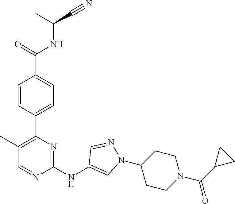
C(C(NC(C1=CC=C(C2=C(C)C=NC(NC3=CN(C4CCN(C(=O)C5CC5)CC4)N=C3)=N2)C=C1)=O)C)#N
